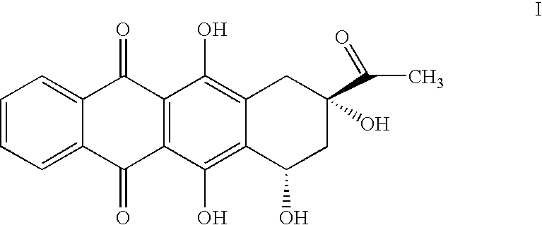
C1=CC=C2C(=C1)C(=O)C1=C(C2=O)C(O)=C2C(=C1O)CC(C(C)=O)(O)CC2O
